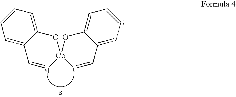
C1=CC=C2C(=C1)C=[q][Co]1(O2)OC2=CC=CC=C2C=[r]1
